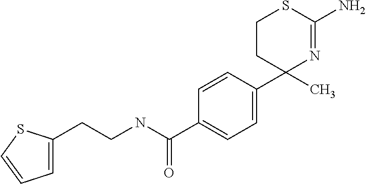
C1=C(CCNC(C2=CC=C(C3(C)N=C(N)SCC3)C=C2)=O)SC=C1
